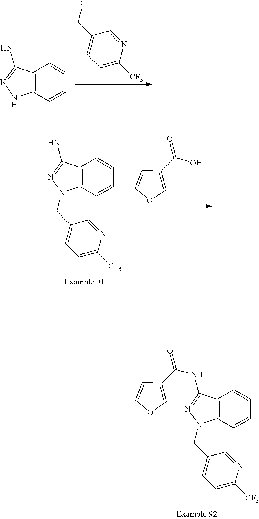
C12=C(C(N)=NN1)C=CC=C2.ClCC1=CC=C([CF3])N=C1.C12=C(C(N)=NN1CC1=CC=C([CF3])N=C1)C=CC=C2.C(O)(=O)C1=COC=C1.C12=C(C(NC(=O)C3=COC=C3)=NN1CC1=CC=C([CF3])N=C1)C=CC=C2
